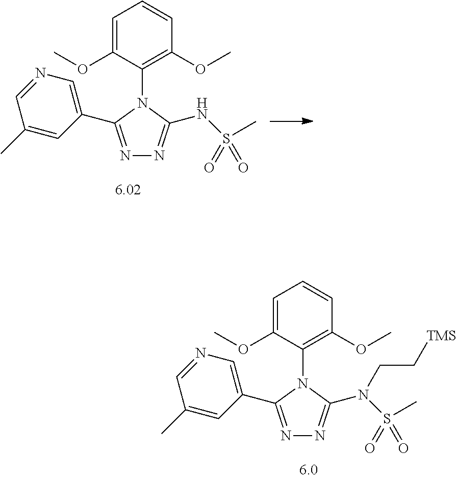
N1=C(C2=CN=CC(C)=C2)N(C2=C(OC)C=CC=C2OC)C(NS(=O)(=O)C)=N1.N1=C(C2=CN=CC(C)=C2)N(C2=C(OC)C=CC=C2OC)C(N(S(=O)(=O)C)CC[TMS])=N1
